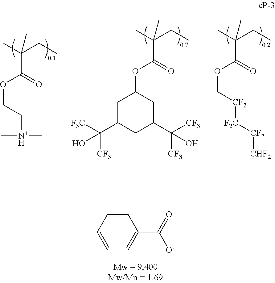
CC(CC)(C)C(=O)OCC[N+H](C)C.CC(CC)(C)C(=O)OC[CF2][F2C][CF2][CHF2].CC(CC)(C)C(=O)OC1CC(C([CF3])([F3C])O)CC(C([CF3])([CF3])O)C1.C1=CC=CC=C1C([O-])=O
